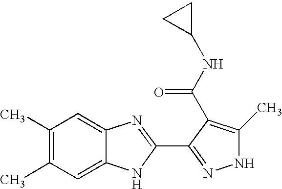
C1(C)=C(C)C=C2C(=C1)N=C(C1=NNC(C)=C1C(NC1CC1)=O)N2
